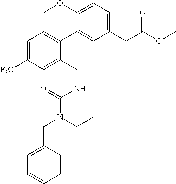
C1=C([F3C])C=C(CNC(=O)N(CC)CC2=CC=CC=C2)C(C2=CC(CC(OC)=O)=CC=C2OC)=C1
